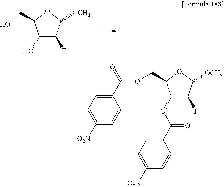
C1(O)C(F)C([OCH3])OC1CO.C1=C([O2N])C=CC(C(OCC2C(OC(=O)C3=CC=C([O2N])C=C3)C(F)C([OCH3])O2)=O)=C1
